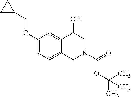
C1(OCC2CC2)=CC=C2C(=C1)C(O)CN(C(OC(C)(C)C)=O)C2
